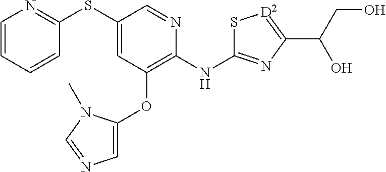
C1(SC2=CC(OC3=CN=CN3C)=C(NC3=NC(C(CO)O)=[D2]S3)N=C2)=NC=CC=C1
